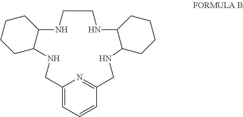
C1CNC2C(NCC3=NC(=CC=C3)CNC3C(N1)CCCC3)CCCC2
